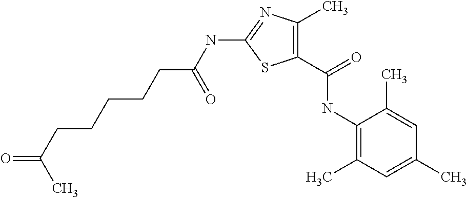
C1(NC(CCCCCC(=O)C)=O)=NC(C)=C(C(=O)NC2=C(C)C=C(C)C=C2C)S1
